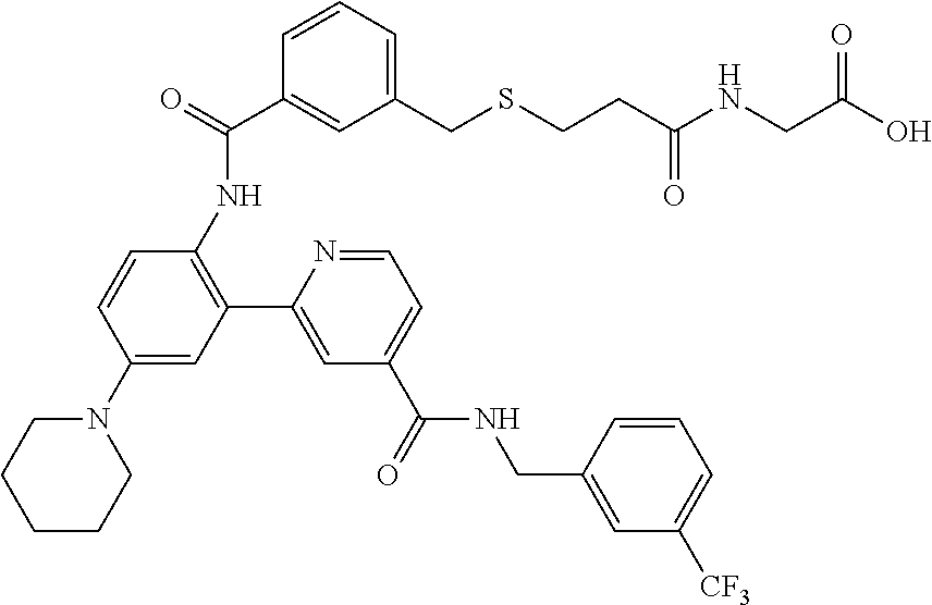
N1(C2=CC(C3=CC(C(=O)NCC4=CC([CF3])=CC=C4)=CC=N3)=C(NC(C3=CC(CSCCC(NCC(O)=O)=O)=CC=C3)=O)C=C2)CCCCC1
